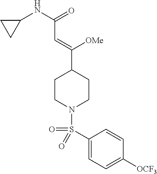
C1CN(S(=O)(C2=CC=C([OCF3])C=C2)=O)CCC1C(=CC(=O)NC1CC1)[OMe]
